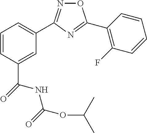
C1=C(C(NC(OC(C)C)=O)=O)C=CC=C1C1=NOC(C2=C(F)C=CC=C2)=N1
